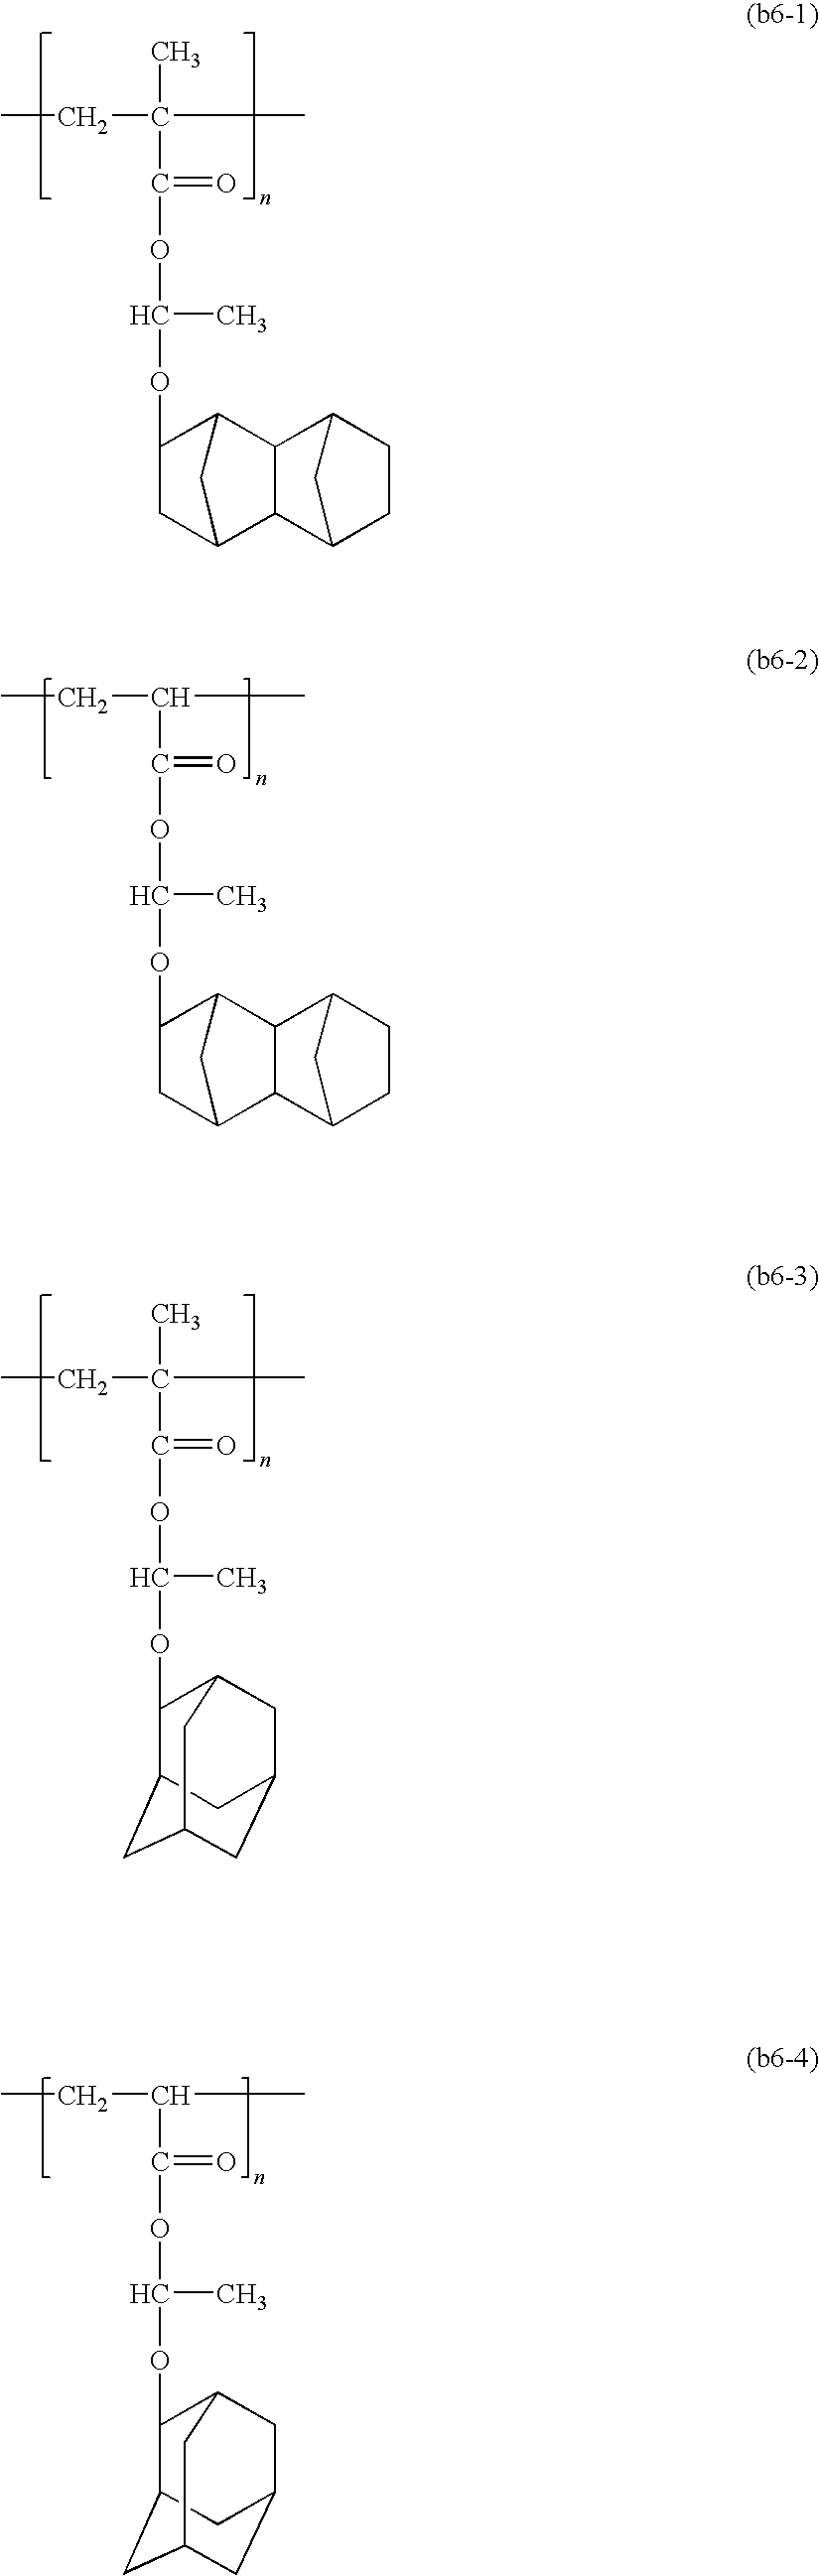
CCC(C)(C)C(=O)OC(C)OC1CC2C3C(C1C2)C1CCC3C1.CCC(C)C(=O)OC(C)OC1C2CC3CC(CC1C3)C2.CCC(C)(C)C(=O)OC(C)OC1C2CC3CC(CC1C3)C2.CCC(C)C(=O)OC(C)OC1CC2C3C(C1C2)C1CCC3C1
